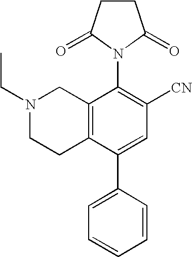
N1(CC)CCC2=C(C1)C(N1C(=O)CCC1=O)=C([CN])C=C2C1=CC=CC=C1
